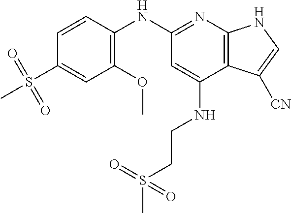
C1=CC(NC2=NC3=C(C(NCCS(C)(=O)=O)=C2)C([CN])=CN3)=C(OC)C=C1S(C)(=O)=O
